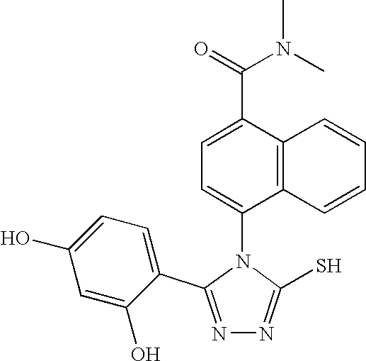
N1=C(C2=CC=C(O)C=C2O)N(C2=CC=C(C(N(C)C)=O)C3=C2C=CC=C3)C(S)=N1
